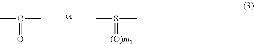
CC(C)=O.CS(C)=[(O)m1]
